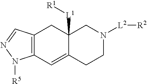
C12([L1][R1])C(=CC3=C(C1)C=NN3[R5])CCN([L2][R2])C2
